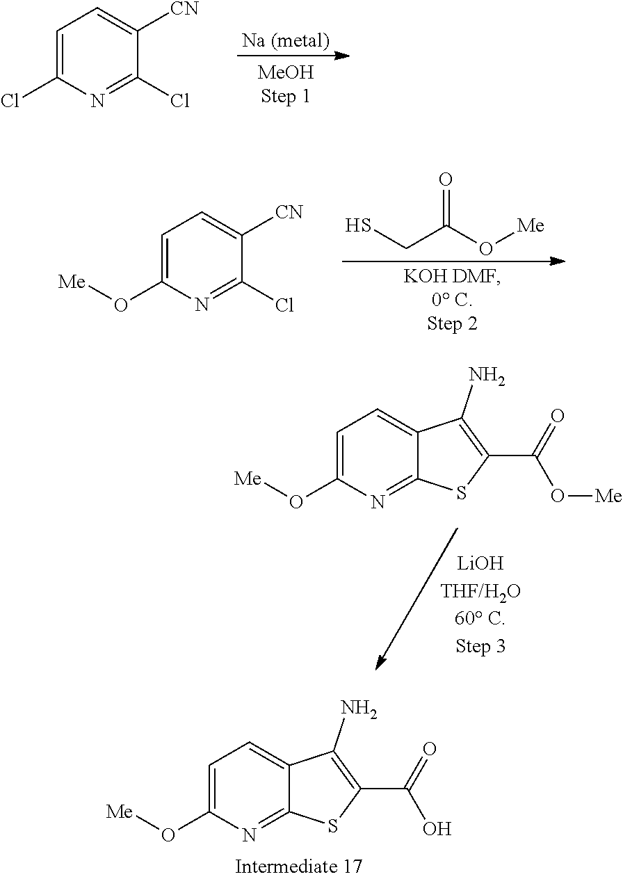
C1=C(O[Me])N=C(Cl)C([CN])=C1.O=C(O[Me])CS.C1=C(O[Me])N=C2C(=C1)C(N)=C(C(=O)O)S2.C1=C(Cl)N=C(Cl)C([CN])=C1.[Na (metal)].C1=C(O[Me])N=C2C(=C1)C(N)=C(C(=O)O[Me])S2
